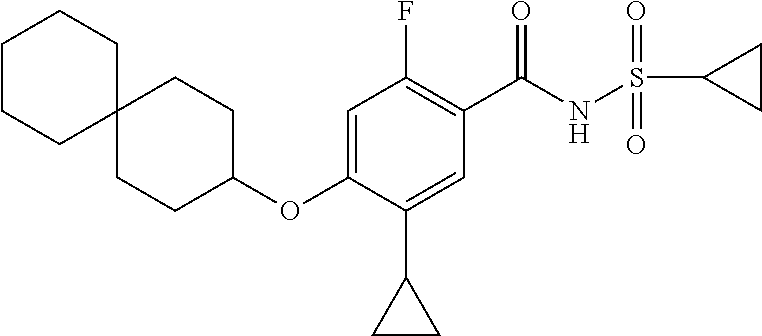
C1CCC2(CC1)CCC(OC1=CC(F)=C(C(=O)NS(C3CC3)(=O)=O)C=C1C1CC1)CC2
